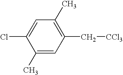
C1(C[CCl3])=C(C)C=C(Cl)C(C)=C1
